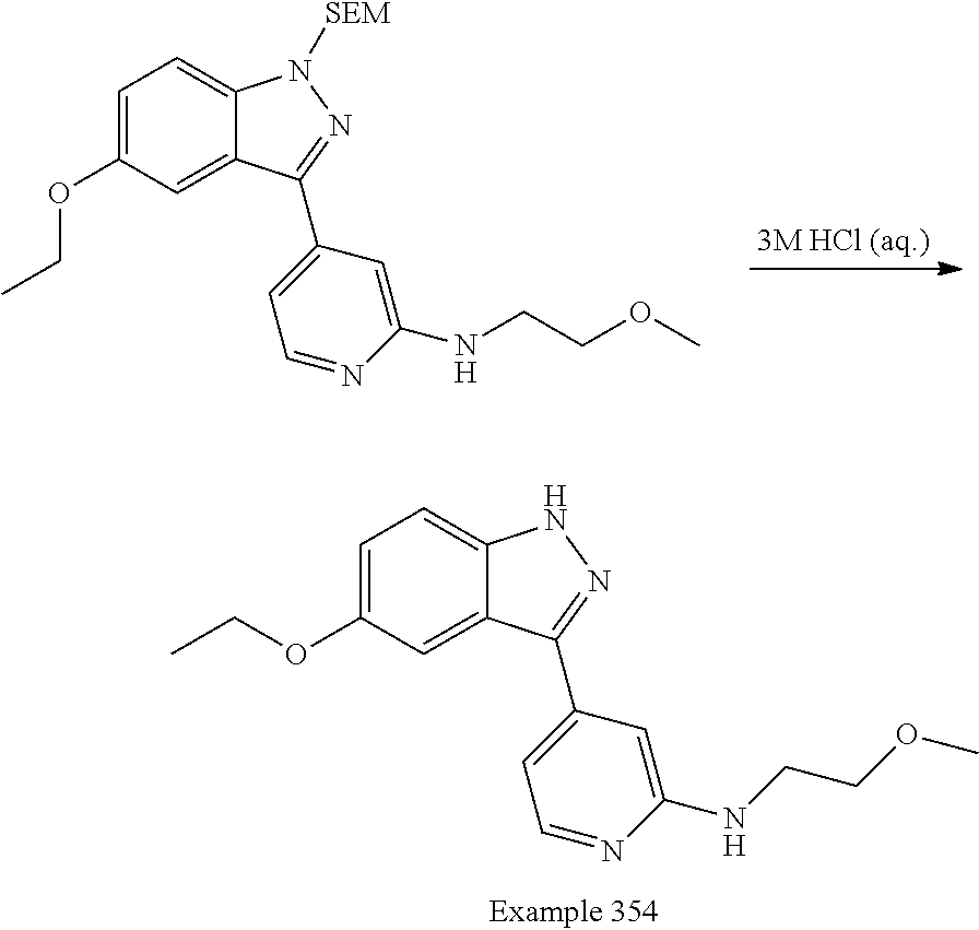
C1=C(OCC)C=C2C(=C1)N([SEM])N=C2C1=CC=NC(NCCOC)=C1.C1=C(OCC)C=C2C(=C1)NN=C2C1=CC=NC(NCCOC)=C1
